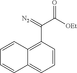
C1=CC(C(=[N2])C([OEt])=O)=C2C(=C1)C=CC=C2
